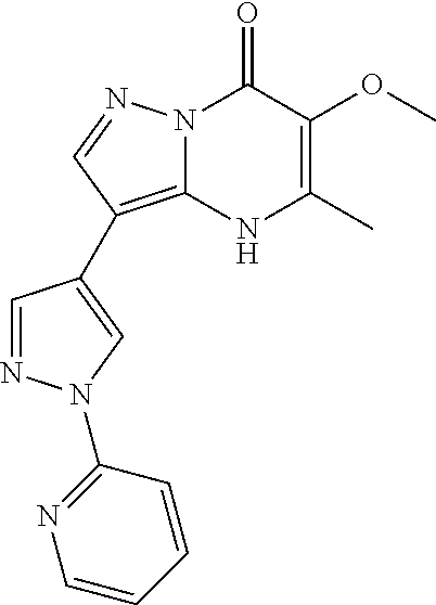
C1=NN(C2=NC=CC=C2)C=C1C1=C2N(N=C1)C(=O)C(OC)=C(C)N2
